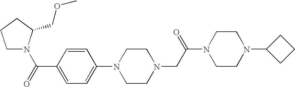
C1N(C(=O)C2=CC=C(N3CCN(CC(N4CCN(C5CCC5)CC4)=O)CC3)C=C2)C(COC)CC1
